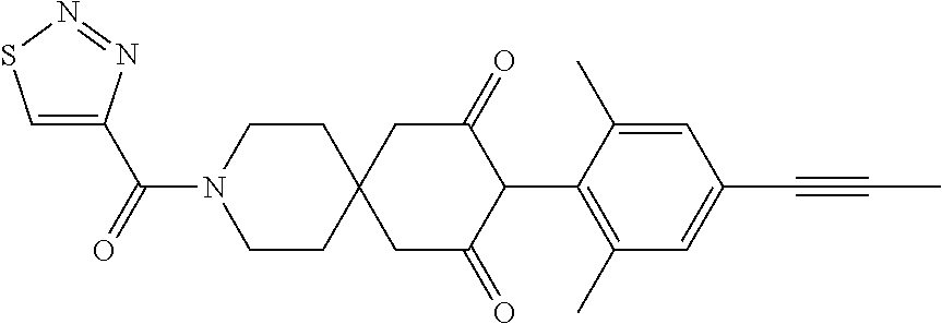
C1CN(C(=O)C2=CSN=N2)CCC12CC(=O)C(C1=C(C)C=C(C#CC)C=C1C)C(=O)C2
